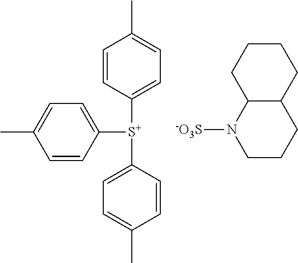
C1=CC([S+](C2=CC=C(C)C=C2)C2=CC=C(C)C=C2)=CC=C1C.[-O3S]N1CCCC2C1CCCC2
